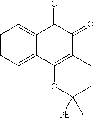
C1=CC=C2C(=C1)C(=O)C(=O)C1=C2OC(C)([Ph])CC1
